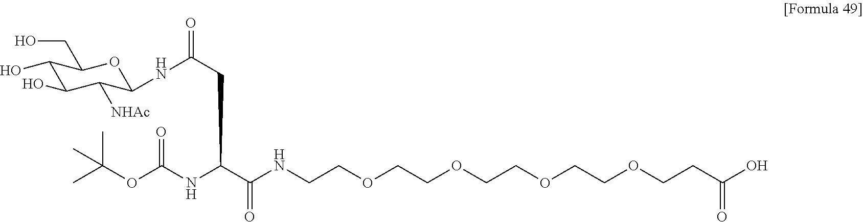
C1(O)C(O)C([NHAc])C(NC(=O)CC(C(NCCOCCOCCOCCOCCC(=O)O)=O)NC(OC(C)(C)C)=O)OC1CO
